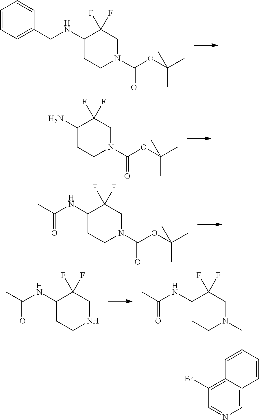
C1=CC=C(CNC2CCN(C(OC(C)(C)C)=O)CC2(F)F)C=C1.NC1CCN(C(OC(C)(C)C)=O)CC1(F)F.CC(NC1CCN(C(OC(C)(C)C)=O)CC1(F)F)=O.CC(NC1CCNCC1(F)F)=O.CC(NC1CCN(CC2=CC3=C(Br)C=NC=C3C=C2)CC1(F)F)=O
